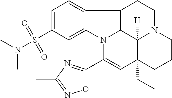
C1=C(S(N(C)C)(=O)=O)C=C2C(=C1)C1=C3N2C(C2=NC(C)=NO2)=CC2(CC)C3([H])N(CC1)CCC2
